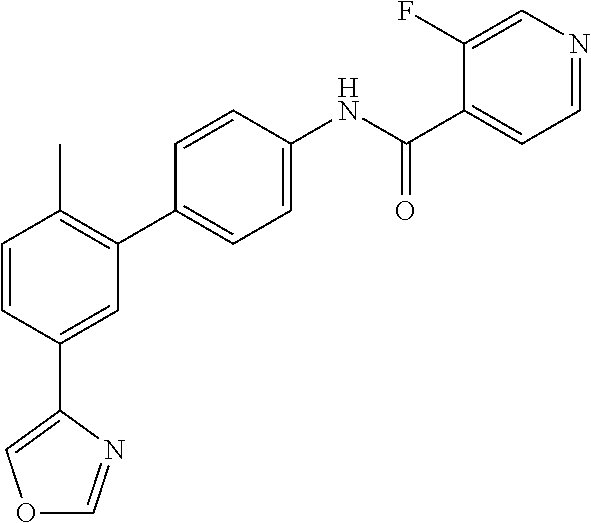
C1=CC(C2=COC=N2)=CC(C2=CC=C(NC(C3=CC=NC=C3F)=O)C=C2)=C1C
